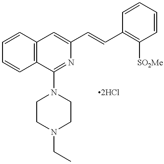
C1=CC2=C(C=C1)C(N1CCN(CC)CC1)=NC(C=CC1=C([SO2Me])C=CC=C1)=C2.[2HCl]
